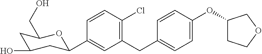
C1=CC(Cl)=C(CC2=CC=C(OC3CCOC3)C=C2)C=C1C1CC(O)CC(CO)O1
